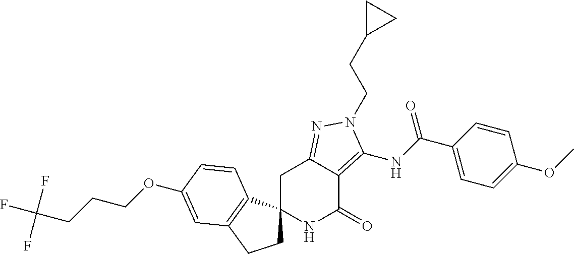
O(C1=CC2=C(C3(CC2)NC(=O)C2=C(NC(C4=CC=C(OC)C=C4)=O)N(CCC4CC4)N=C2C3)C=C1)CCCC(F)(F)F
